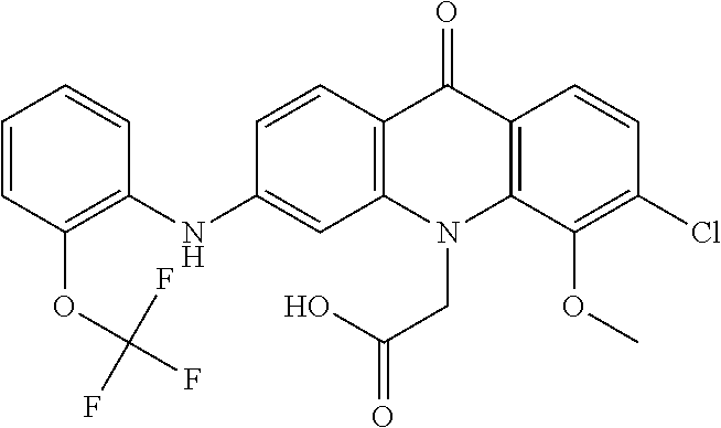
C12=C(N(CC(O)=O)C3=C(C1=O)C=CC(Cl)=C3OC)C=C(NC1=C(OC(F)(F)F)C=CC=C1)C=C2
